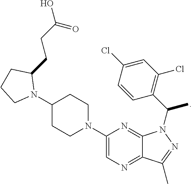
C1(N2C(CCC(O)=O)CCC2)CCN(C2=CN=C3C(=N2)N(C(C)C2=C(Cl)C=C(Cl)C=C2)N=C3C)CC1
